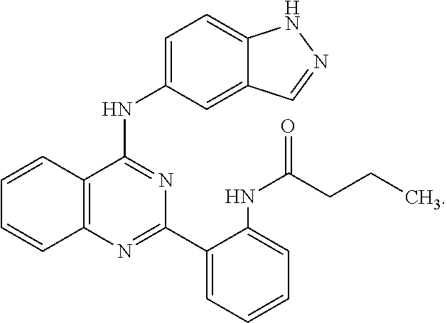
C1=CC2=C(C=C1)N=C(C1=CC=CC=C1NC(=O)CCC)N=C2NC1=CC=C2C(=C1)C=NN2
